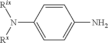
C1=CC(N([Rx])[Rix])=CC=C1N
